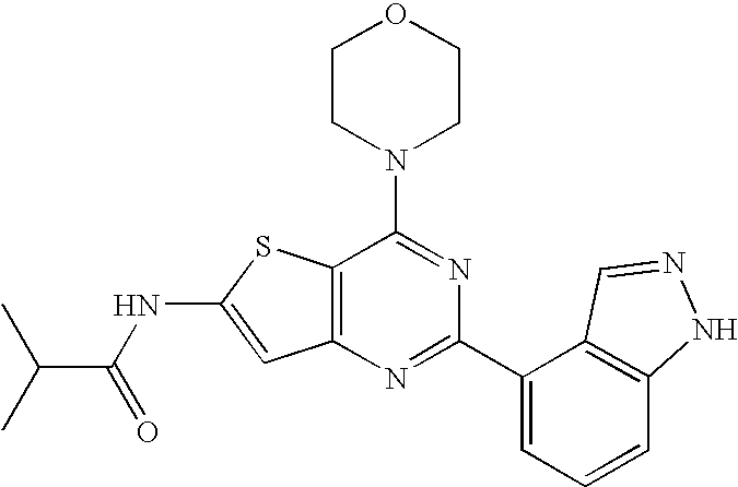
C1CN(C2=NC(C3=CC=CC4=C3C=NN4)=NC3=C2SC(NC(C(C)C)=O)=C3)CCO1
